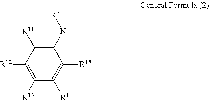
C1(N([R7])C)=C([R11])C([R12])=C([R13])C([R14])=C1[R15]
